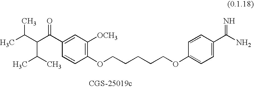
CC(C(C(C1=CC([OCH3])=C(OCCCCCOC2=CC=C(C(N)=N)C=C2)C=C1)=O)C(C)C)C
